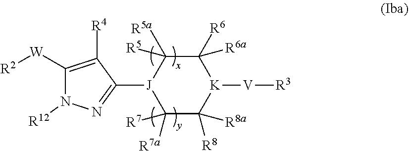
N1([R12])N=C([J]2C([R7a])([R7])C([R8])([R8a])[K]([V][R3])C([R6])([R6a])C2([R5a])[R5])C([R4])=C1[W][R2]
